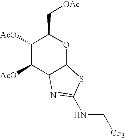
C1([AcO])C([AcO])C2C(OC1C[OAc])SC(NC[CF3])=N2
